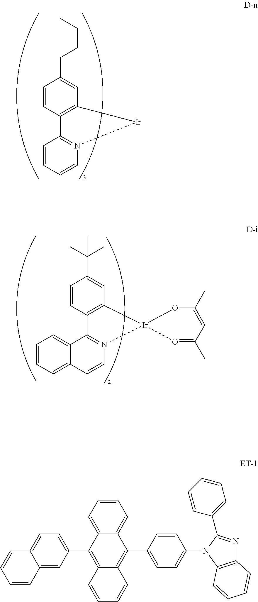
N12=C(C=CC=C1)C1=C(C=C(CCCC)C=C1)[Ir]2.C1=CC=C2C(=C1)C1=N(C=C2)[Ir]2(C3=C1C=CC(C(C)(C)C)=C3)OC(C)=CC(C)=O2.C1=CC=C2C(=C1)C(C1=CC=C(N3C4=C(N=C3C3=CC=CC=C3)C=CC=C4)C=C1)=C1C(=C2C2=CC=C3C(=C2)C=CC=C3)C=CC=C1
